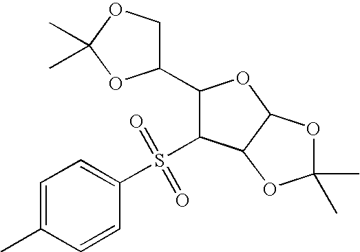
C1=C(C)C=CC(S(=O)(=O)C2C(C3COC(C)(C)O3)OC3C2OC(C)(C)O3)=C1
